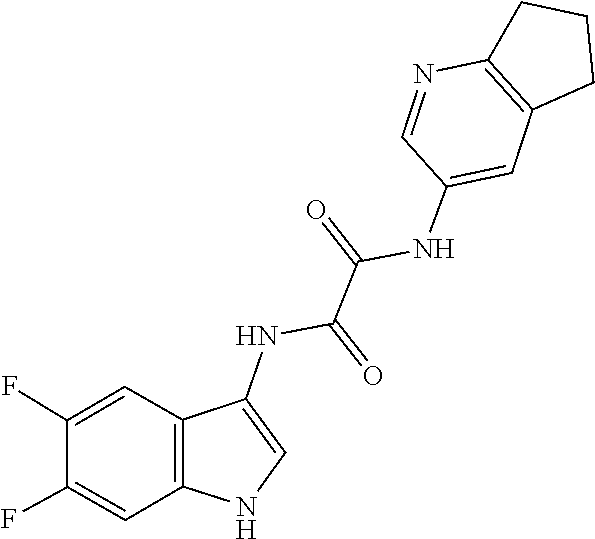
N1=CC(NC(C(NC2=CNC3=C2C=C(F)C(F)=C3)=O)=O)=CC2=C1CCC2
